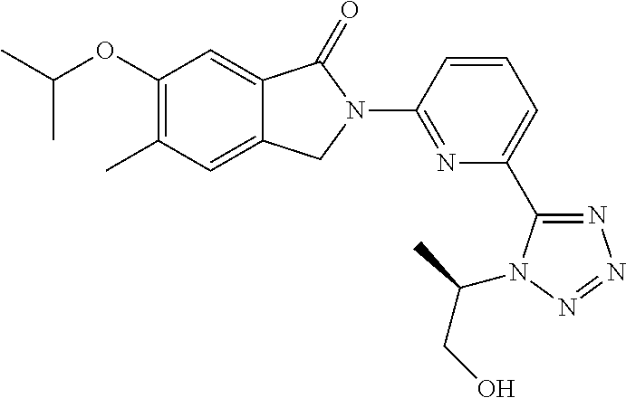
C1(OC(C)C)=C(C)C=C2C(=C1)C(=O)N(C1=NC(C3=NN=NN3C(C)CO)=CC=C1)C2
